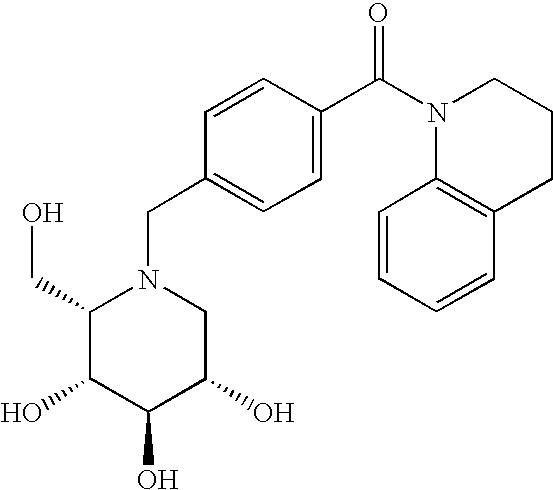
C1(CO)C(O)C(O)C(O)CN1CC1=CC=C(C(N2CCCC3=C2C=CC=C3)=O)C=C1
